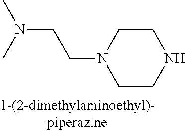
C1CNCCN1CCN(C)C
